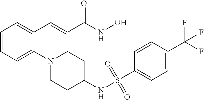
C1=CC=C(N2CCC(NS(=O)(=O)C3=CC=C(C(F)(F)F)C=C3)CC2)C(C=CC(NO)=O)=C1
